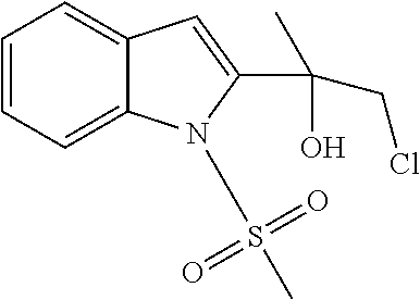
C1=CC=C2C(=C1)C=C(C(C)(O)CCl)N2S(C)(=O)=O
